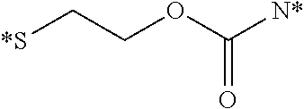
O=C(OCC[*S])[N*]
